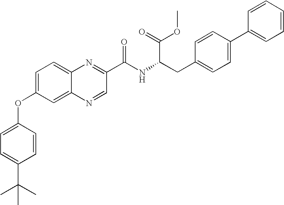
C1=C(OC2=CC=C(C(C)(C)C)C=C2)C=C2C(=C1)N=C(C(NC(CC1=CC=C(C3=CC=CC=C3)C=C1)C(OC)=O)=O)C=N2
